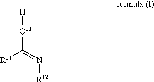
[H][Q11]C([R11])=N[R12]
